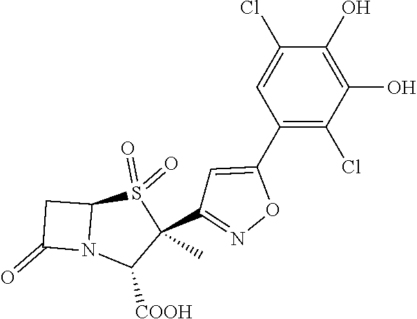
C1C(=O)N2C1S(=O)(=O)C(C)(C1=NOC(C3=C(Cl)C(O)=C(O)C(Cl)=C3)=C1)C2[COOH]
